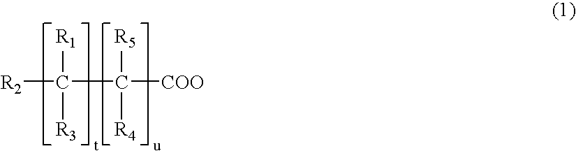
[R2]C(C([COO])([R5])[R4])([R1])[R3]
